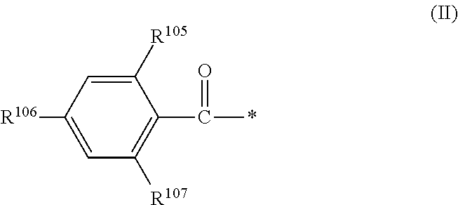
C1([R106])=CC([R107])=C(C(*)=O)C([R105])=C1
